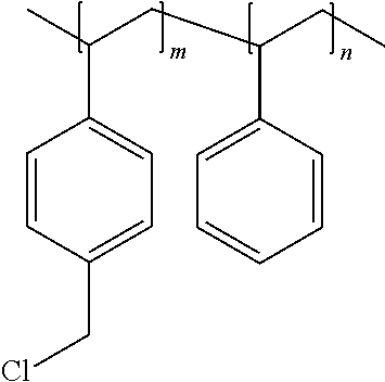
C1=CC(CCl)=CC=C1C(C)CC(CC)C1=CC=CC=C1
